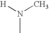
CN([H])C
